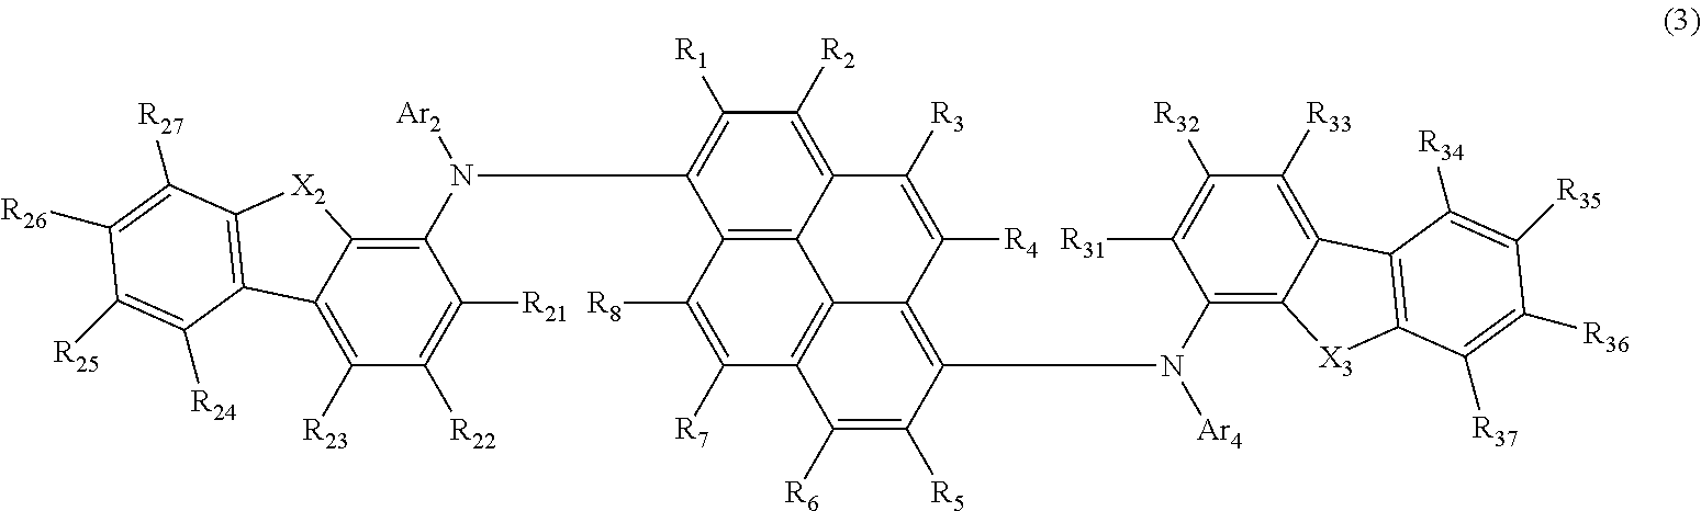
C1(N(C2=C([R1])C([R2])=C3C4=C2C([R8])=C([R7])C2=C4C(=C(N(C4=C5C(=C([R33])C([R32])=C4[R31])C4=C([X3]5)C([R37])=C([R36])C([R35])=C4[R34])[Ar4])C([R5])=C2[R6])C([R4])=C3[R3])[Ar2])=C2C(=C([R23])C([R22])=C1[R21])C1=C([X2]2)C([R27])=C([R26])C([R25])=C1[R24]
